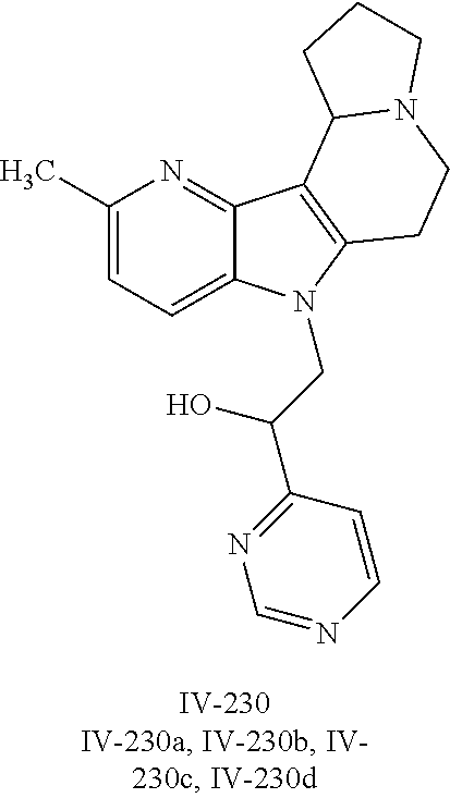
C1(C)=CC=C2C(=N1)C1=C(N2CC(C2=NC=NC=C2)O)CCN2C1CCC2
